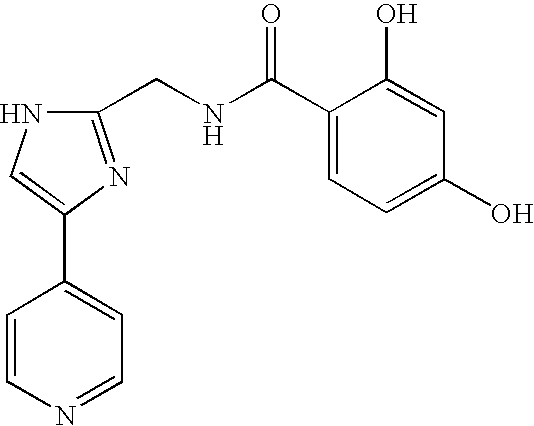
C1(CNC(C2=CC=C(O)C=C2O)=O)=NC(C2=CC=NC=C2)=CN1
